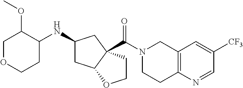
C12=C(N=CC([CF3])=C1)CCN(C(=O)C13C(CC(NC4C(OC)COCC4)C1)OCC3)C2
